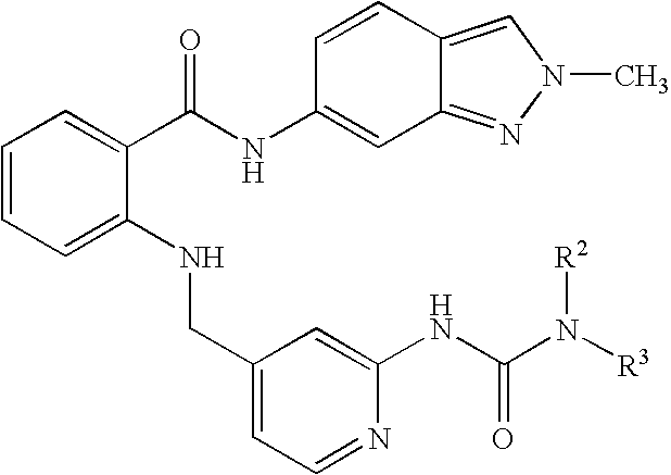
C1=CC=C(NCC2=CC=NC(NC(N([R3])[R2])=O)=C2)C(C(NC2=CC3=NN(C)C=C3C=C2)=O)=C1
